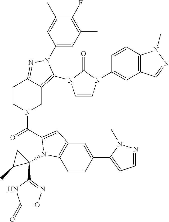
C1(N2C(N3C=CN(C4=CC5=C(C=C4)N(C)N=C5)C3=O)=C3CN(C(=O)C4=CC5=C(N4C4(C6=NOC(=O)N6)CC4C)C=CC(C4=CC=NN4C)=C5)CCC3=N2)=CC(C)=C(F)C(C)=C1
